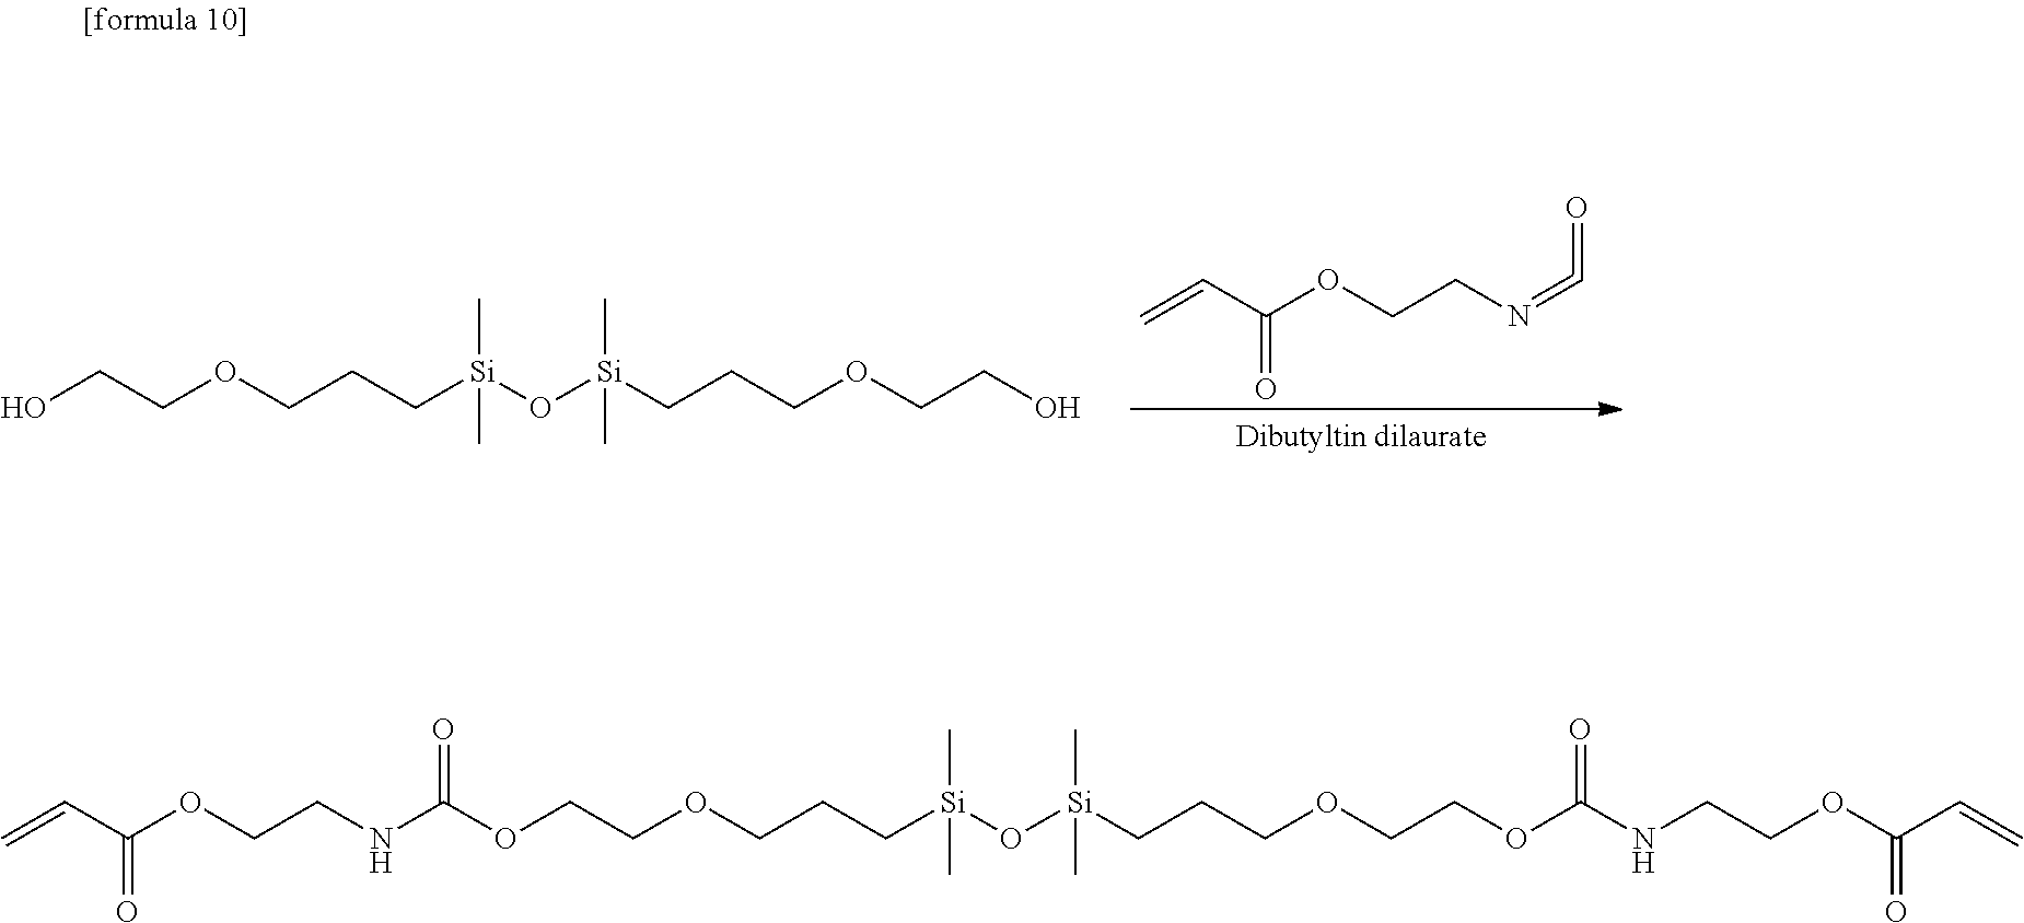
C=CC(OCCN=C=O)=O.OCCOCCC[Si](O[Si](CCCOCCO)(C)C)(C)C.O(CCOCCC[Si](O[Si](CCCOCCOC(NCCOC(C=C)=O)=O)(C)C)(C)C)C(NCCOC(C=C)=O)=O
